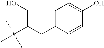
C(C(CC1=CC=C(O)C=C1)CO)(C)(C)C
